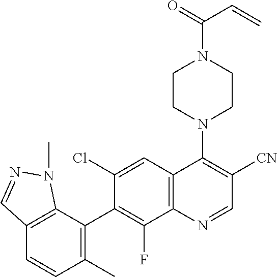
C12=C(C(C3=C(F)C4=C(C=C3Cl)C(N3CCN(C(=O)C=C)CC3)=C([CN])C=N4)=C(C)C=C1)N(C)N=C2
